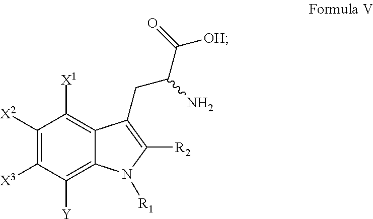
C1([X2])=C([X3])C([Y])=C2C(=C1[X1])C(CC(C([OH])=O)N)=C([R2])N2[R1]
